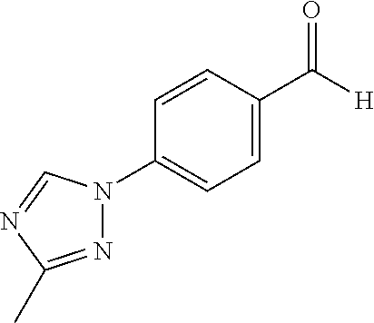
C1=CC(C([H])=O)=CC=C1N1N=C(C)N=C1
